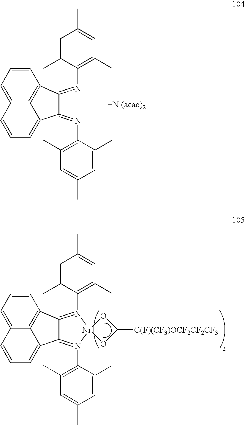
C1=C(C)C(N=C2C(=NC3=C(C)C=C(C)C=C3C)C3=CC=CC4=CC=CC2=C43)=C(C)C=C1C.C1=C(C)C(N2=C3C(=N(C4=C(C)C=C(C)C=C4C)[Ni]24OC([C(F)(CF3)OCF2CF2CF3])O4)C2=CC=CC4=CC=CC3=C42)=C(C)C=C1C
